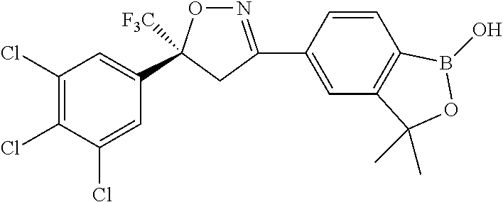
C1(C2=NOC(C3=CC(Cl)=C(Cl)C(Cl)=C3)([F3C])C2)=CC2=C(C=C1)B(O)OC2(C)C
